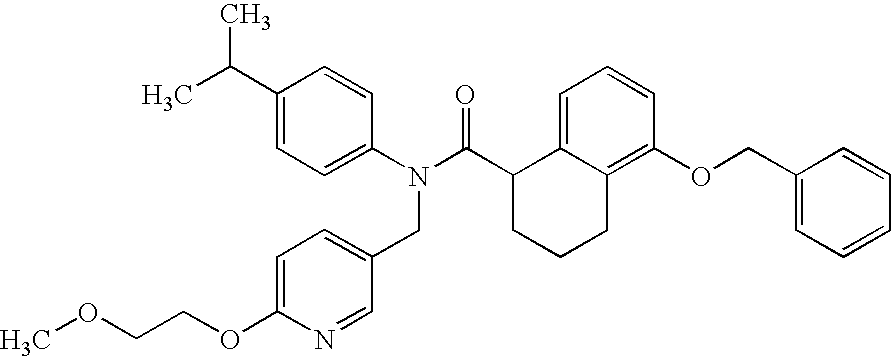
C1(C(C)C)=CC=C(N(C(C2CCCC3=C(OCC4=CC=CC=C4)C=CC=C23)=O)CC2=CC=C(OCCOC)N=C2)C=C1
